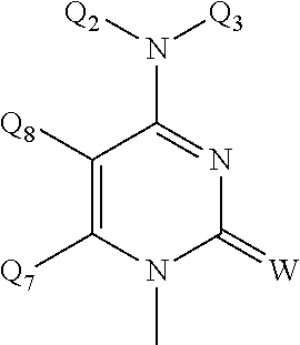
C1([Q8])=C([Q7])N(C)C(=[W])N=C1N([Q2])[Q3]
